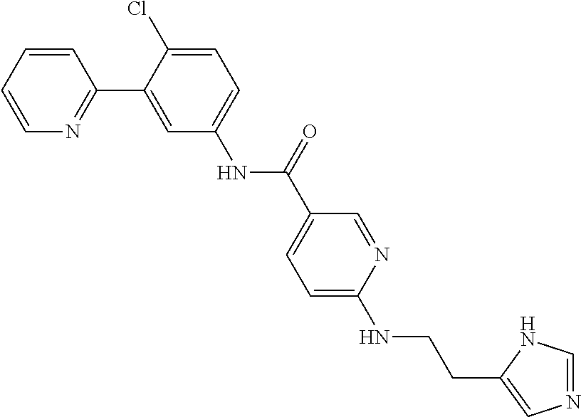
C1=CN=C(C2=CC(NC(C3=CC=C(NCCC4=CN=CN4)N=C3)=O)=CC=C2Cl)C=C1
